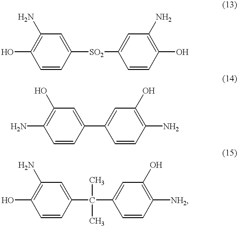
C1=CC([SO2]C2=CC(N)=C(O)C=C2)=CC(N)=C1O.C1=CC(C2=CC(O)=C(N)C=C2)=CC(O)=C1N.C1=CC(C(C2=CC(O)=C([NH2])C=C2)(C)C)=CC(N)=C1O
